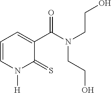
C1=CN([H])C(=S)C(C(N(CCO)CCO)=O)=C1
